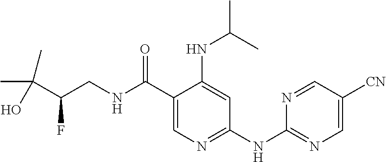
C1(C(NCC(C(C)(C)O)F)=O)=CN=C(NC2=NC=C([CN])C=N2)C=C1NC(C)C
